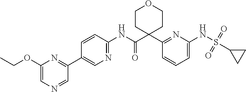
C1(C2(C(NC3=NC=C(C4=NC(OCC)=CN=C4)C=C3)=O)CCOCC2)=NC(NS(=O)(=O)C2CC2)=CC=C1
